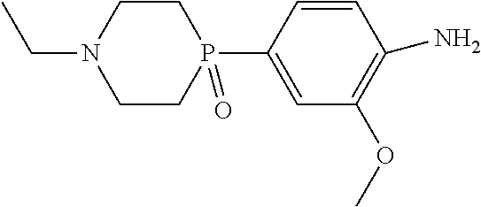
C1(OC)=C(N)C=CC(P2(=O)CCN(CC)CC2)=C1
